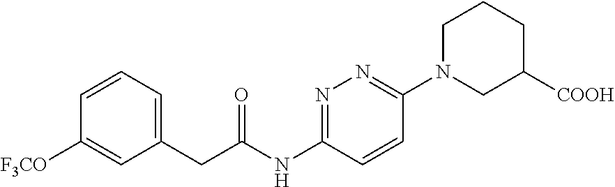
C1=CC=C(CC(NC2=NN=C(N3CC([COOH])CCC3)C=C2)=O)C=C1[F3CO]
